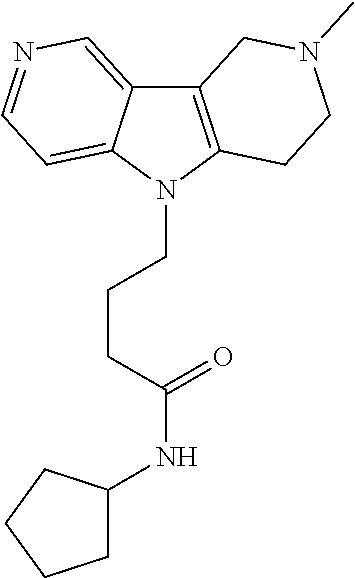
C12=C(N(CCCC(NC3CCCC3)=O)C3=CC=NC=C13)CCN(C)C2
